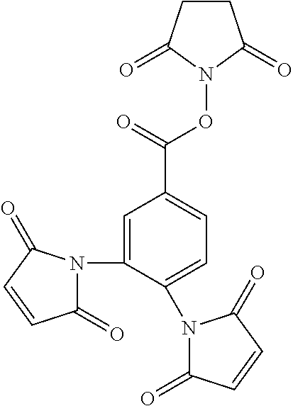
C1=C(N2C(=O)C=CC2=O)C(N2C(=O)C=CC2=O)=CC=C1C(=O)ON1C(=O)CCC1=O
